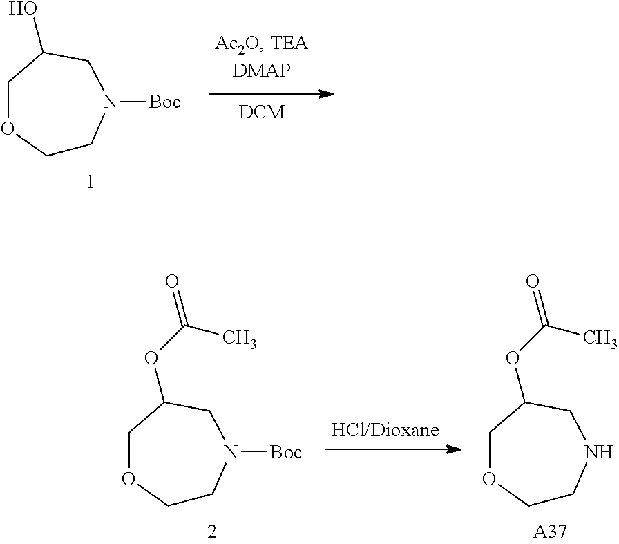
C1CN([Boc])CC(O)CO1.C1CN([Boc])CC(OC(C)=O)CO1.C1CNCC(OC(C)=O)CO1.[A37]
